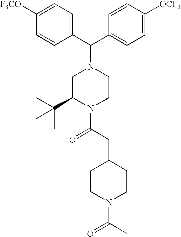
C1=C([F3CO])C=CC(C(C2=CC=C([OCF3])C=C2)N2CC(C(C)(C)C)N(C(CC3CCN(C(C)=O)CC3)=O)CC2)=C1
